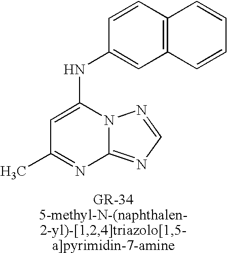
N12C(=NC=N1)N=C(C)C=C2NC1=CC2=C(C=C1)C=CC=C2
